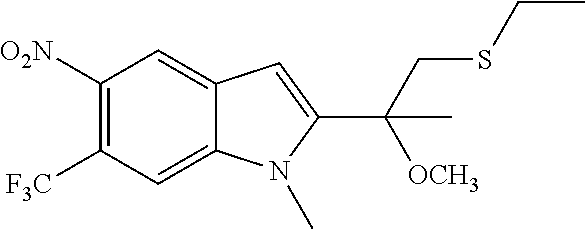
C1=C2C(=CC([O2N])=C1[F3C])C=C(C(CSCC)([OCH3])C)N2C
